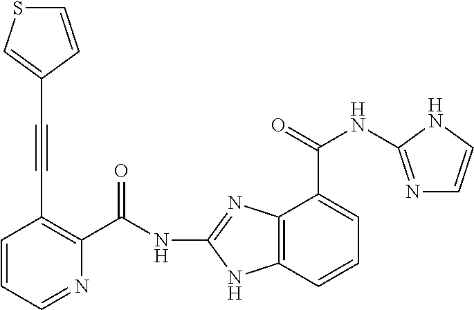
C1=CC=NC(C(NC2=NC3=C(N2)C=CC=C3C(NC2=NC=CN2)=O)=O)=C1C#CC1=CSC=C1
